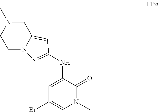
N(C1=CC(Br)=CN(C)C1=O)C1=NN2CCN(C)CC2=C1
